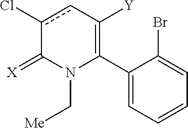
C1(C2=C([Y])cc(Cl)C(=[X])N2C[Me])=CC=CC=C1Br
